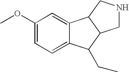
C1(OC)=CC=C2C(=C1)C1C(C2CC)CNC1
